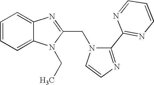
C12=CC=CC=C1N=C(CN1C=CN=C1C1=NC=CC=N1)N2CC
